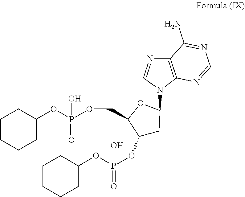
O(P(OC1CCCCC1)(O)=O)CC1C(OP(OC2CCCCC2)(O)=O)CC(N2C3=C(N=C2)C(N)=NC=N3)O1
